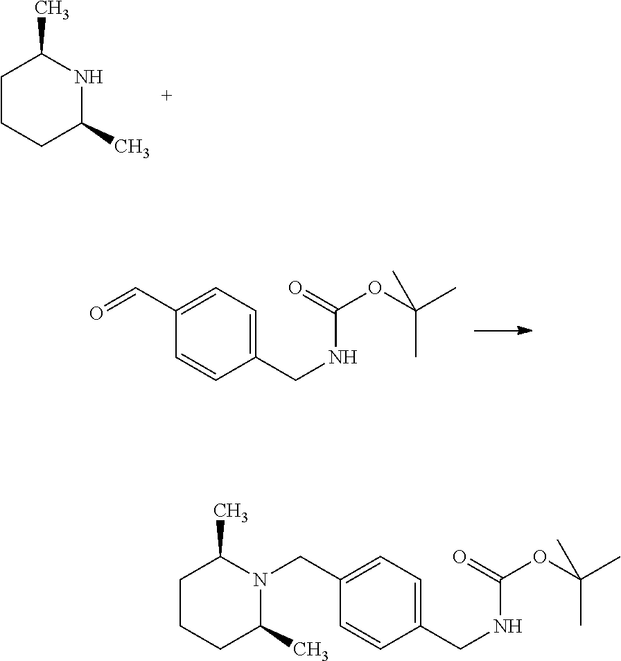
C1CCC(C)NC1C.O=CC1=CC=C(CNC(=O)OC(C)(C)C)C=C1.N1(CC2=CC=C(CNC(=O)OC(C)(C)C)C=C2)C(C)CCCC1C
